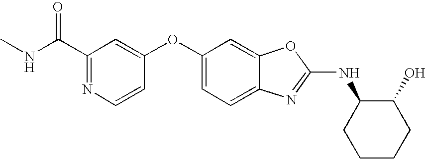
C1(C(NC)=O)=NC=CC(OC2=CC=C3C(=C2)OC(NC2CCCCC2O)=N3)=C1
